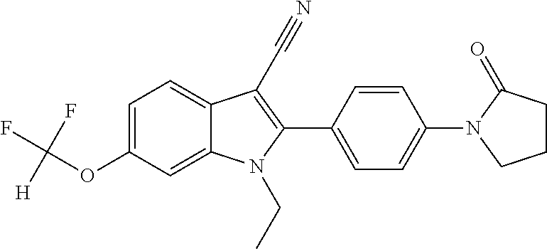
C1=C(OC(F)(F)[H])C=C2C(=C1)C(C#N)=C(C1=CC=C(N3CCCC3=O)C=C1)N2CC
